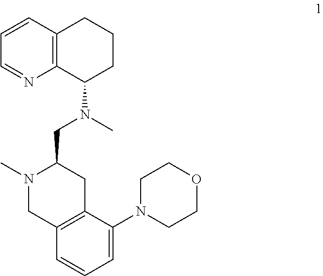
C1=CC2=C(N=C1)C(N(C)CC1N(C)CC3=C(C1)C(N1CCOCC1)=CC=C3)CCC2
